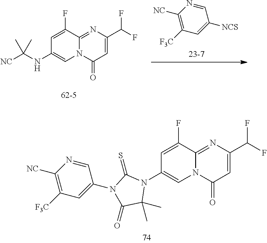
C1(N2C(=S)N(C3=CC([F3C])=C([NC])N=C3)C(=O)C2(C)C)=CN2C(=NC(C(F)F)=CC2=O)C(F)=C1.C1([F3C])=C([NC])N=CC([NCS])=C1.C1(NC([NC])(C)C)=CN2C(=NC(C(F)F)=CC2=O)C(F)=C1
